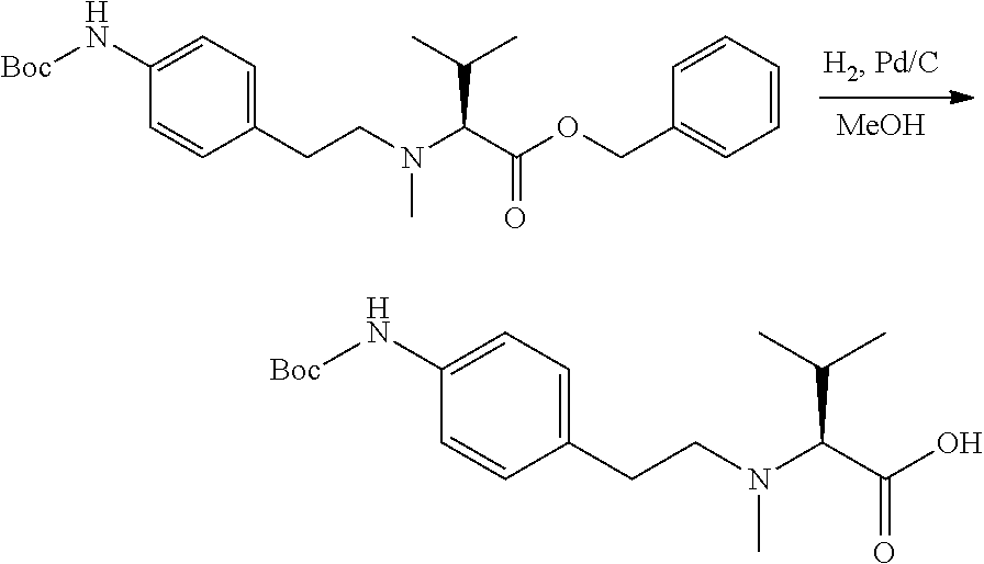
[MeOH].C1(N[Boc])=CC=C(CCN(C)C(C(=O)OCC2=CC=CC=C2)C(C)C)C=C1.C1(N[Boc])=CC=C(CCN(C)C(C(=O)O)C(C)C)C=C1
